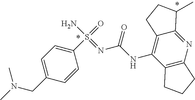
C1(NC(N=S(N)(=O)C2=CC=C(CN(C)C)C=C2)=O)=C2C(=NC3=C1CCC3)C(C)CC2
